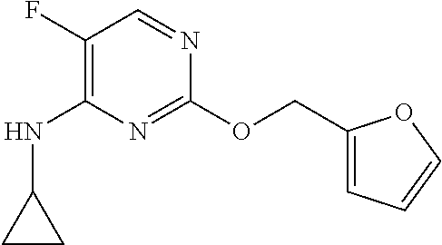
C1(F)=C(NC2CC2)N=C(OCC2=CC=CO2)N=C1
